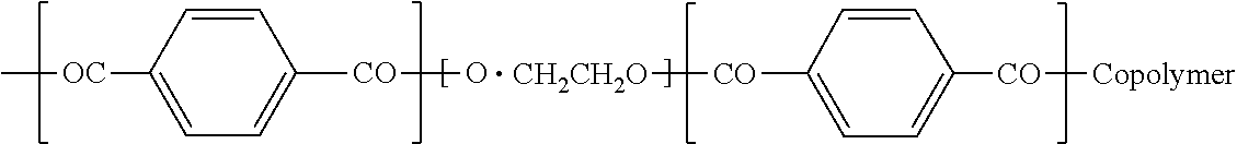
C[OC]C1=CC=C([CO]O)C=C1.[CH2CH2O][CO]C1=CC=C([CO][Copolymer])C=C1
